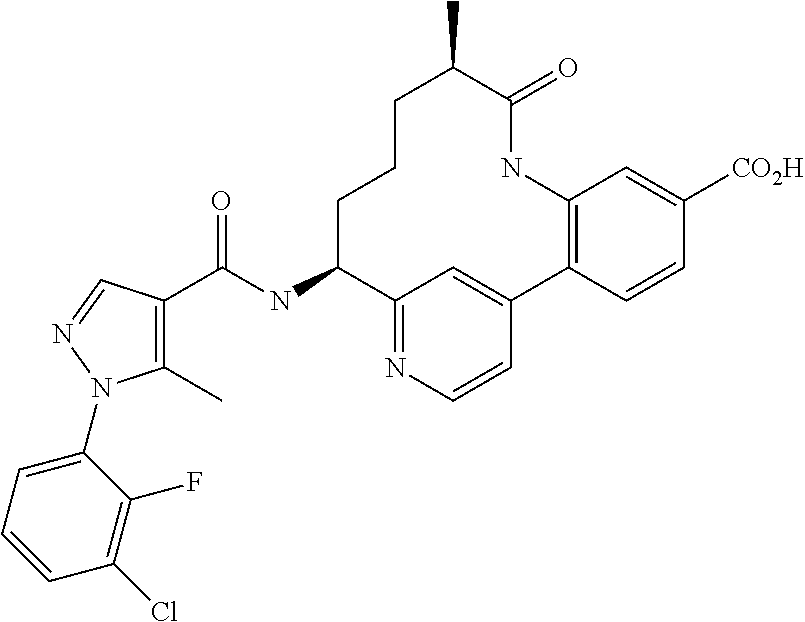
C1(C)=C(C(NC2C3=NC=CC(=C3)C3=C(NC(=O)C(C)CCC2)C=C([CO2H])C=C3)=O)C=NN1C1=CC=CC(Cl)=C1F
